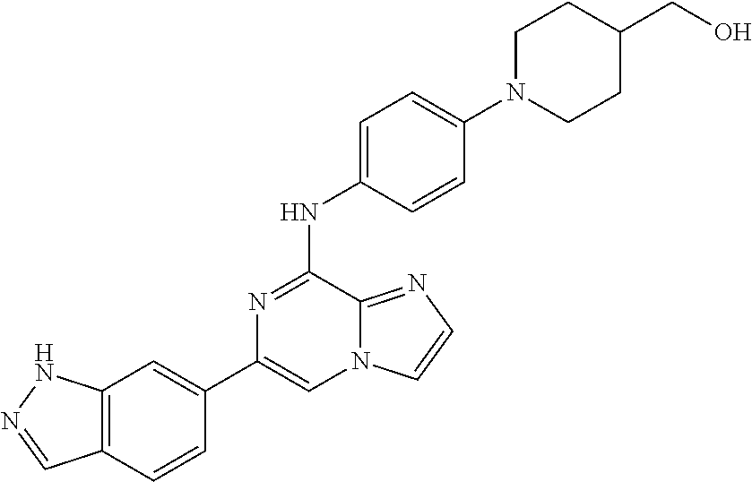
C1(C2=CC3=C(C=C2)C=NN3)=CN2C(=NC=C2)C(NC2=CC=C(N3CCC(CO)CC3)C=C2)=N1
